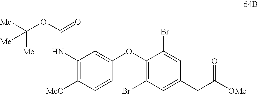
C1(Br)=C(OC2=CC(NC(OC([Me])([Me])[Me])=O)=C([MeO])C=C2)C(Br)=CC(CC(=O)[OMe])=C1
